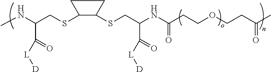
C1(SCC(NC(CCOCCC(C)=O)=O)C(=O)[L][D])C(SCC(NC)C(=O)[L][D])CC1
